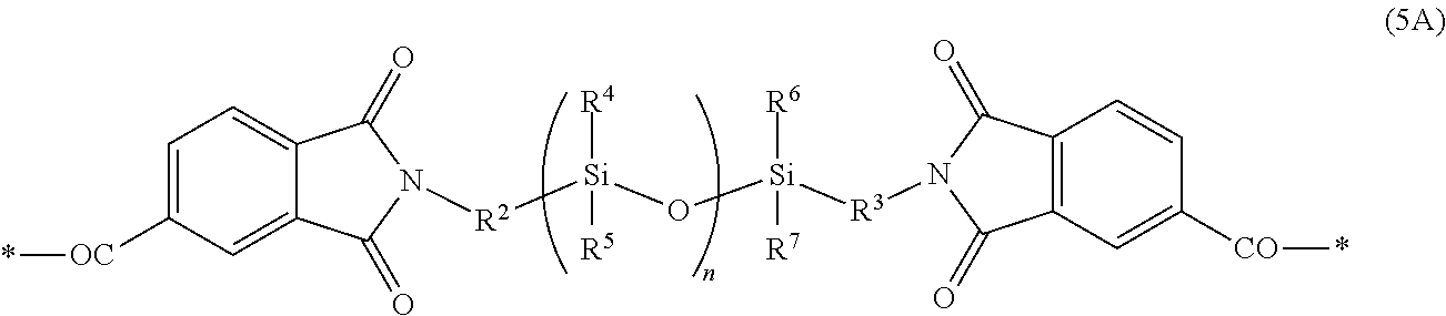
C1=C([OC]*)C=C2C(=C1)C(=O)N([R2][Si](O[Si]([R3]N1C(=O)C3=C(C=CC([CO]*)=C3)C1=O)([R6])[R7])([R4])[R5])C2=O
